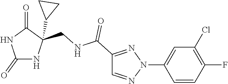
C1(=O)NC(CNC(C2=NN(C3=CC(Cl)=C(F)C=C3)N=C2)=O)(C2CC2)C(=O)N1
